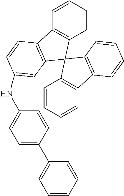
C1(C2=CC=C(NC3=CC4=C(C5=C(C=CC=C5)C45C4=C(C=CC=C4)C4=C5C=CC=C4)C=C3)C=C2)=CC=CC=C1
